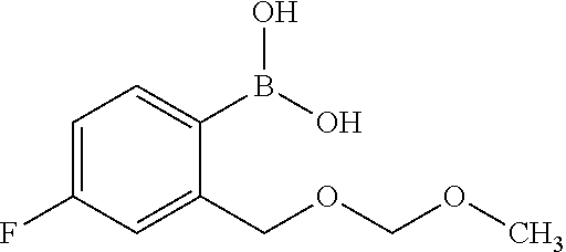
O(C)COCC1=CC(F)=CC=C1B(O)O
